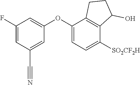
C1(F)=CC(C#N)=CC(OC2=CC=C([SO2CF2H])C3=C2CCC3O)=C1
